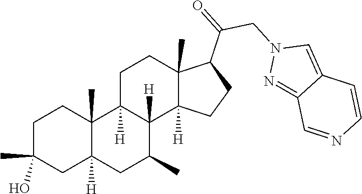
C1C(C)(O)CC2([H])C(C)(C1)C1([H])C([H])(C(C)C2)C2([H])C(C)(CC1)C(C(CN1N=C3C(=C1)C=CN=C3)=O)CC2
